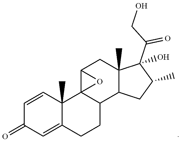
C1=CC2(C)C(=CC1=O)CCC1C23C(CC2(C)C1CC(C)C2(C(CO)=O)O)O3
